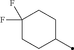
C1(F)(F)CCC(C)CC1
